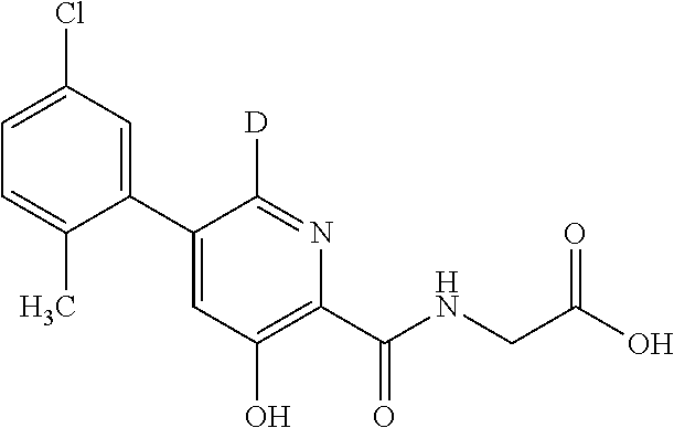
C1(C2=CC(O)=C(C(NCC(O)=O)=O)N=C2[D])=CC(Cl)=CC=C1C
